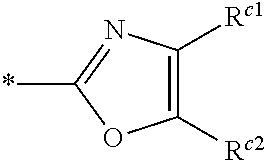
C1([Rc2])=C([Rc1])N=C(*)O1
